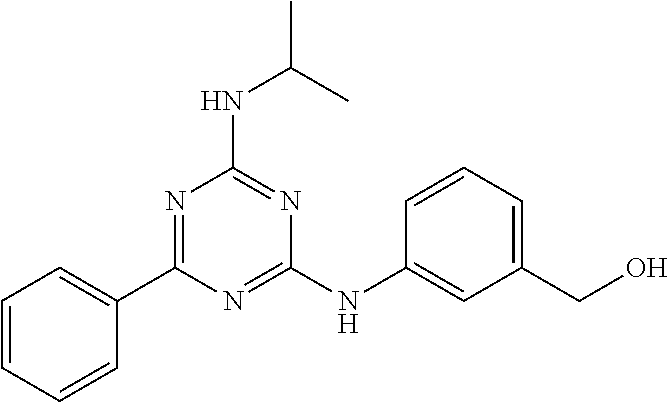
N(C(C)C)C1=NC(NC2=CC(CO)=CC=C2)=NC(C2=CC=CC=C2)=N1
